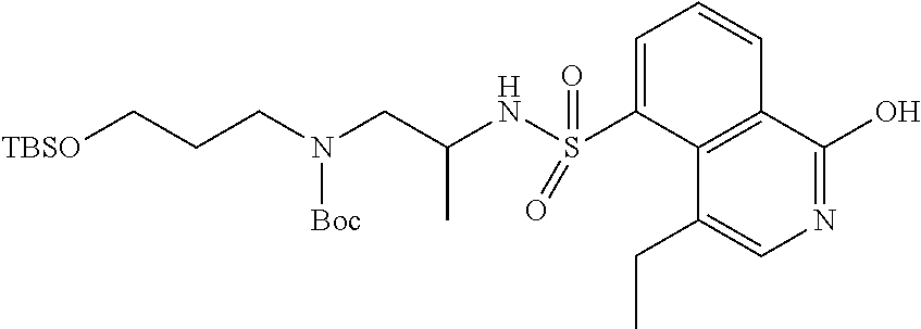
C1=C(S(NC(CN(CCC[TBSO])[Boc])C)(=O)=O)C2=C(C=C1)C(O)=NC=C2CC
